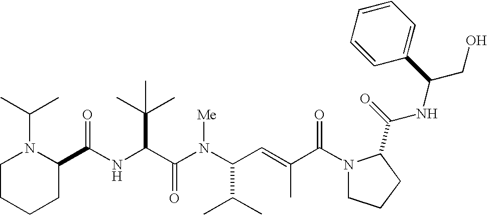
N(C(C(N(C(C(C)C)C=C(C)C(N1CCCC1C(=O)NC(CO)C1=CC=CC=C1)=O)[Me])=O)C(C)(C)C)C(C1N(C(C)C)CCCC1)=O
